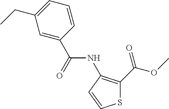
C1=C(C(=O)NC2=C(C(OC)=O)SC=C2)C=CC=C1CC
